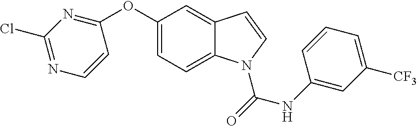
C1(OC2=NC(Cl)=NC=C2)=CC=C2C(=C1)C=CN2C(=O)NC1=CC([CF3])=CC=C1
